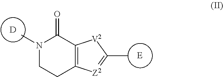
N1(C)CCC2=C(C1=O)[V2]C(C)=[Z2]2.[E].[D]
